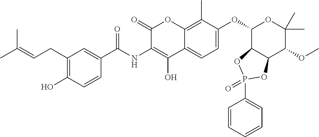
CC(=CCC1=C(O)C=CC(C(NC2=C(O)C3=CC=C(OC4C5C(C(OC)C(C)(C)O4)OP(C4=CC=CC=C4)(=O)O5)C(C)=C3OC2=O)=O)=C1)C
